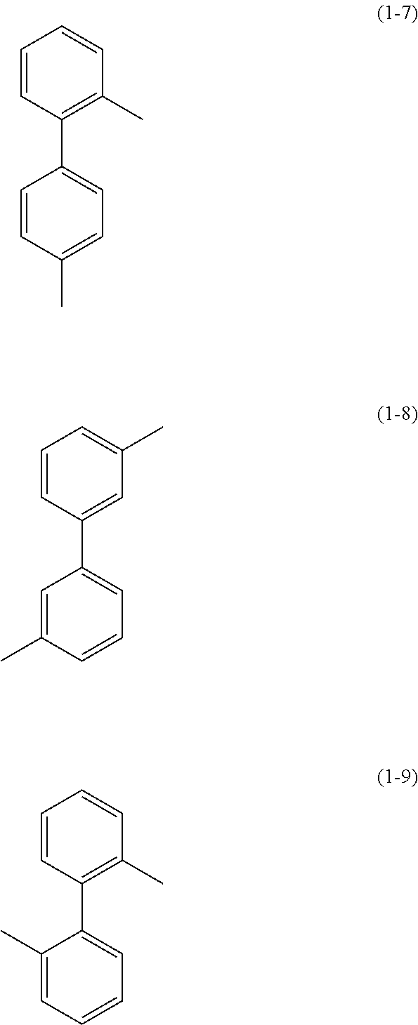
C1=CC(C2=CC=C(C)C=C2)=C(C)C=C1.C1=CC(C2=CC=CC(C)=C2)=CC(C)=C1.C1=CC(C2=CC=CC=C2C)=C(C)C=C1
